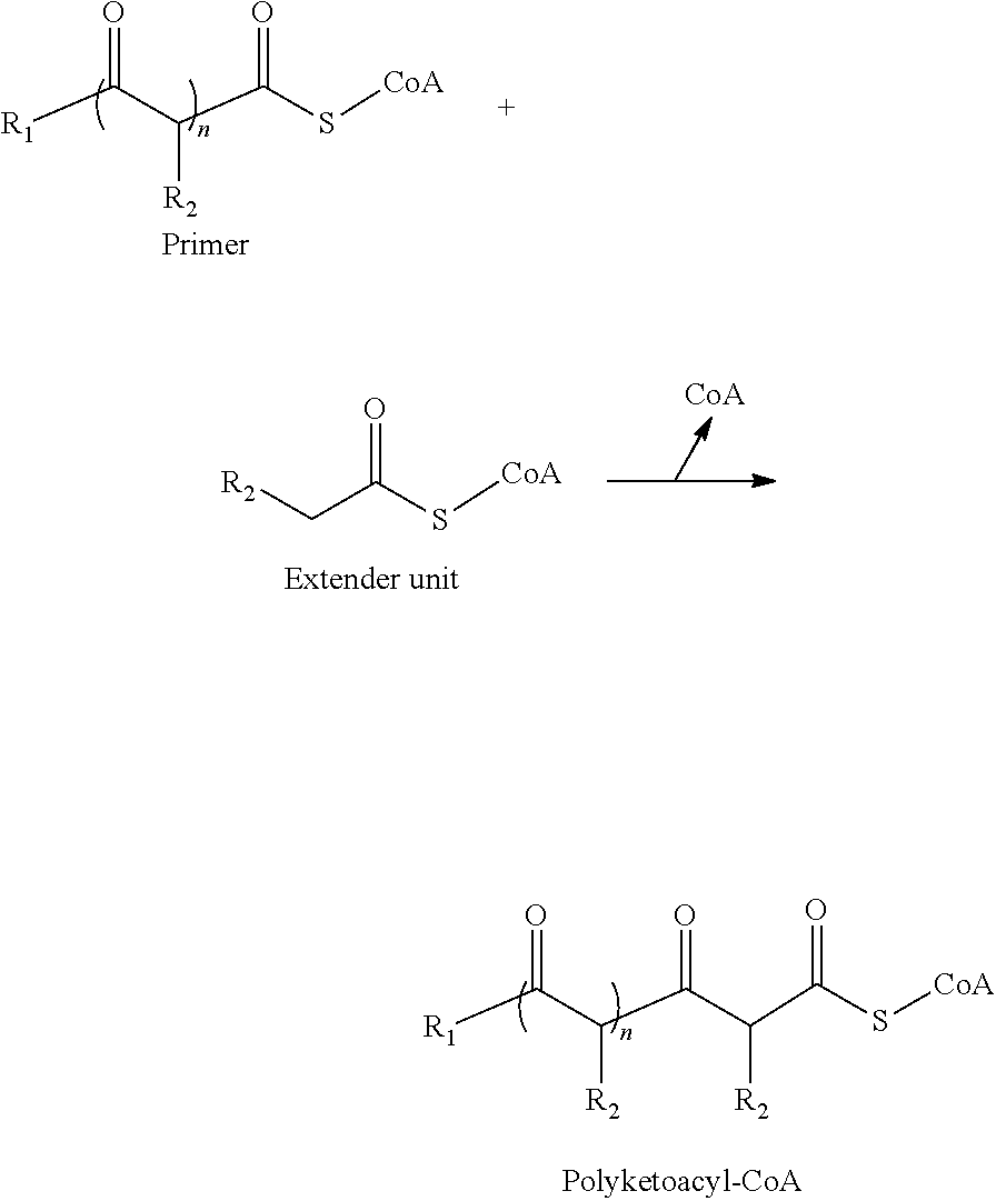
C(C(S[CoA])=O)[R2].C(C(S[CoA])=O)(C([R1])=O)[R2].C(C(C(C(=O)S[CoA])[R2])=O)(C([R1])=O)[R2]
